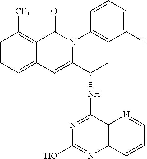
C1=CC=C2C(=C1[CF3])C(=O)N(C1=CC(F)=CC=C1)C(C(NC1=NC(O)=NC3=C1N=CC=C3)C)=C2
